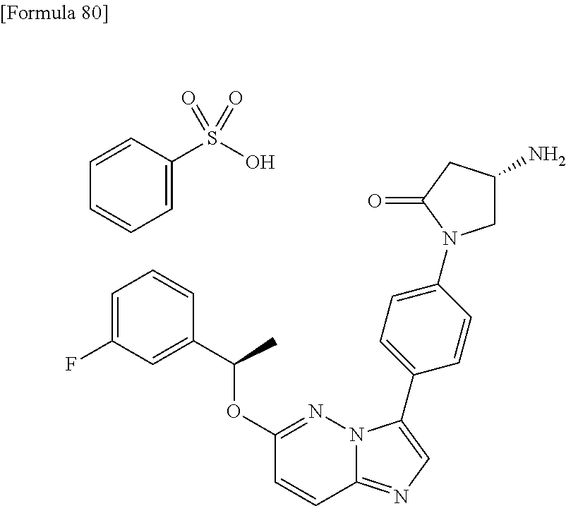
C1=C(F)C=C(C(OC2=NN3C(=NC=C3C3=CC=C(N4CC(N)CC4=O)C=C3)C=C2)C)C=C1.C1=C(S(O)(=O)=O)C=CC=C1
